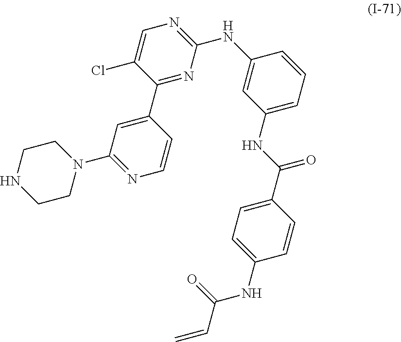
ClC1=CN=C(NC2=CC(NC(C3=CC=C(NC(=O)C=C)C=C3)=O)=CC=C2)N=C1C1=CC(N2CCNCC2)=NC=C1
